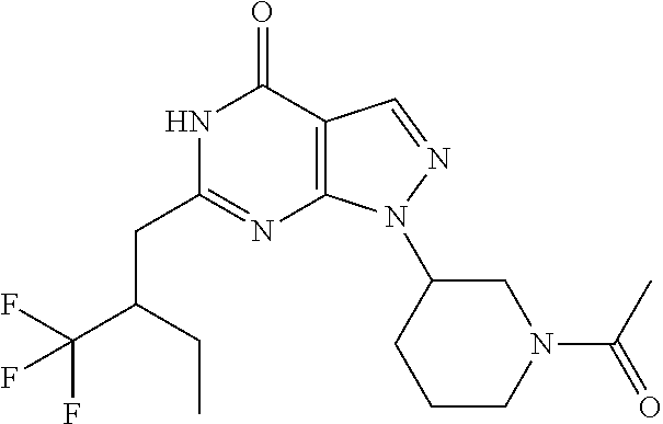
N1C(CC(C(F)(F)F)CC)=NC2=C(C1=O)C=NN2C1CCCN(C(C)=O)C1
